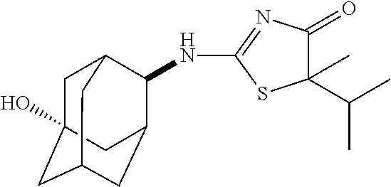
N(C1=NC(=O)C(C(C)C)(C)S1)C1C2CC3CC(O)(CC1C3)C2
